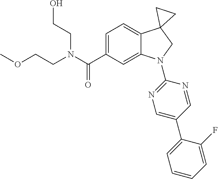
N(C(C1=CC=C2C(=C1)N(C1=NC=C(C3=CC=CC=C3F)C=N1)CC21CC1)=O)(CCO)CCOC
